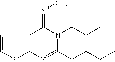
C1=CSC2=C1C(=NC)N(CCC)C(CCCC)=N2
